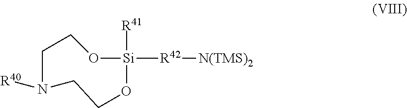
O1[Si]([R42][N(TMS)2])([R41])OCCN([R40])CC1
